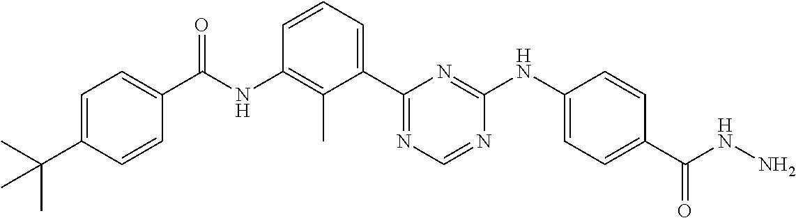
N(C1=C(C)C(C2=NC=NC(NC3=CC=C(C(NN)=O)C=C3)=N2)=CC=C1)C(=O)C1=CC=C(C(C)(C)C)C=C1
